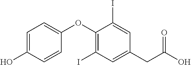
C1=C(O)C=CC(OC2=C(I)C=C(CC(O)=O)C=C2I)=C1
